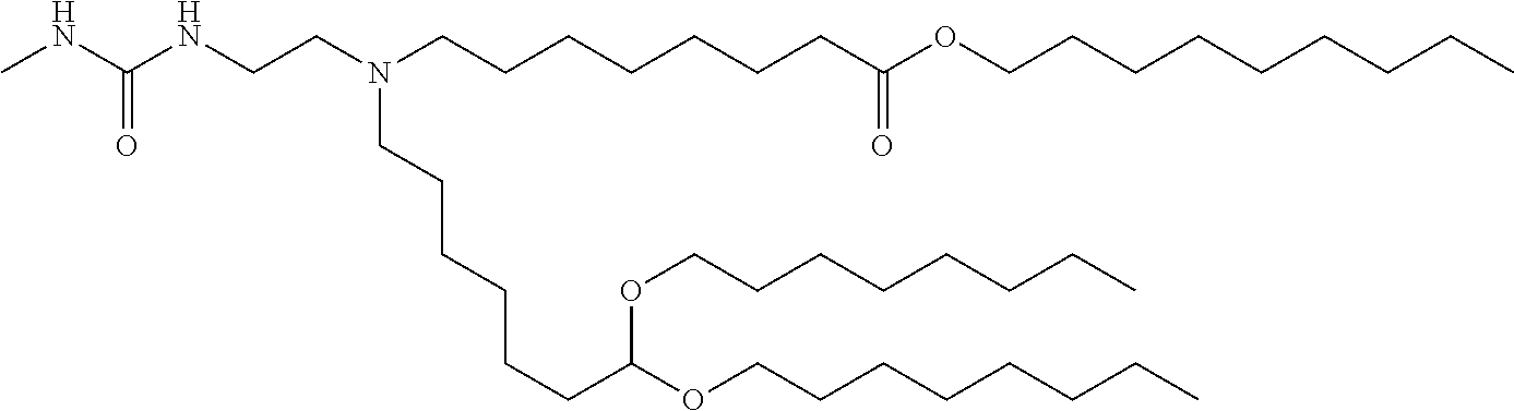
N(CCN(CCCCCCCC(OCCCCCCCCC)=O)CCCCCCC(OCCCCCCCC)OCCCCCCCC)C(NC)=O
